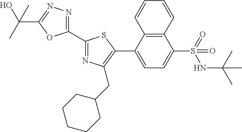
C1(C2=NC(CC3CCCCC3)=C(C3=CC=C(S(=O)(NC(C)(C)C)=O)C4=C3C=CC=C4)S2)=NN=C(C(O)(C)C)O1
